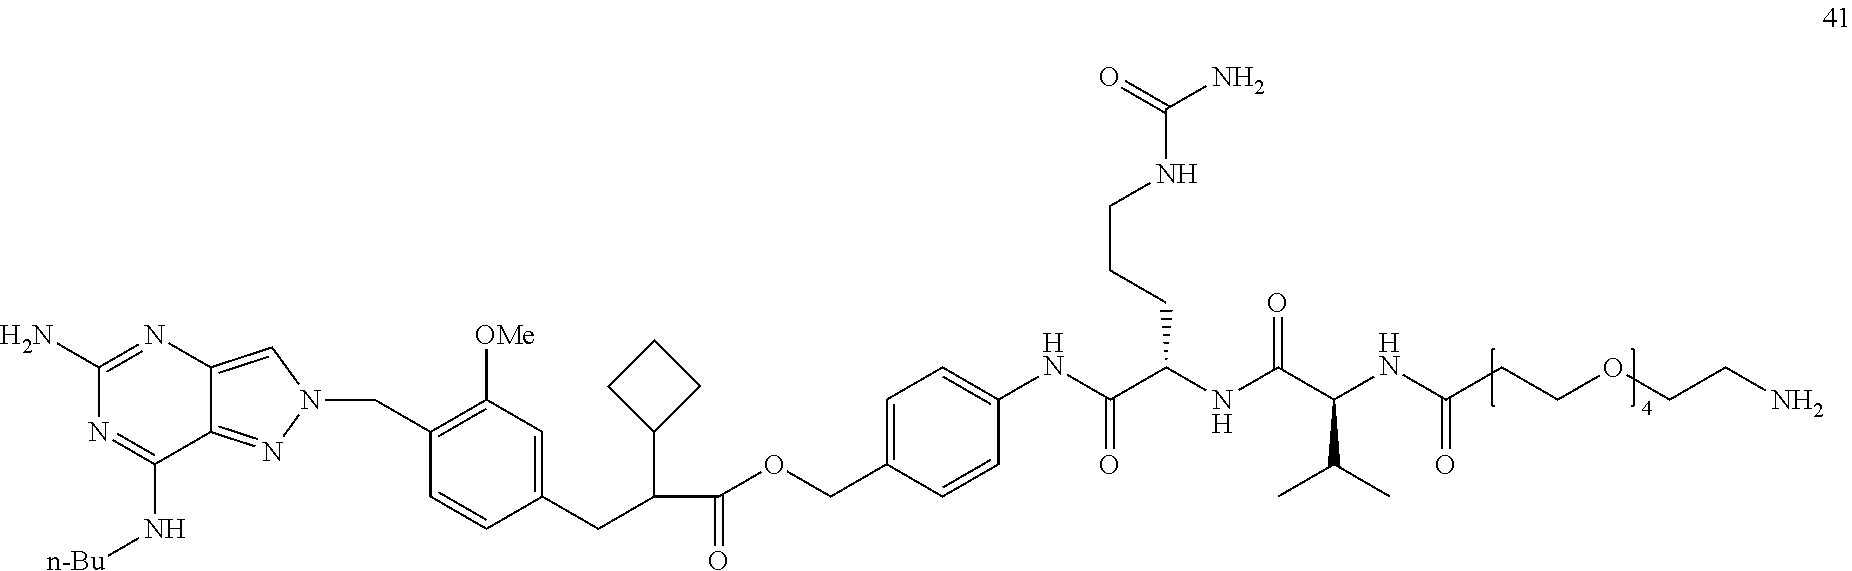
C12=CN(CC3=C([OMe])C=C(CC(C4CCC4)C(=O)OCC4=CC=C(NC(C(NC(C(NC(CCOCCN)=O)C(C)C)=O)CCCNC(N)=O)=O)C=C4)C=C3)N=C1C(N[n-Bu])=NC(N)=N2
